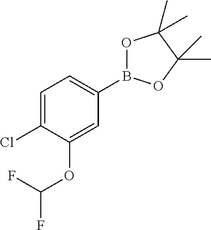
C1=C(Cl)C(OC(F)F)=CC(B2OC(C)(C)C(C)(C)O2)=C1
